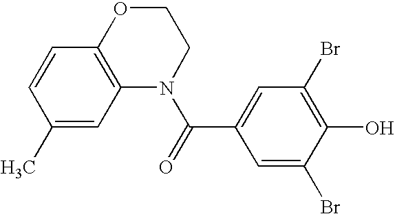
N1(C(=O)C2=CC(Br)=C(O)C(Br)=C2)CCOC2=C1C=C(C)C=C2
